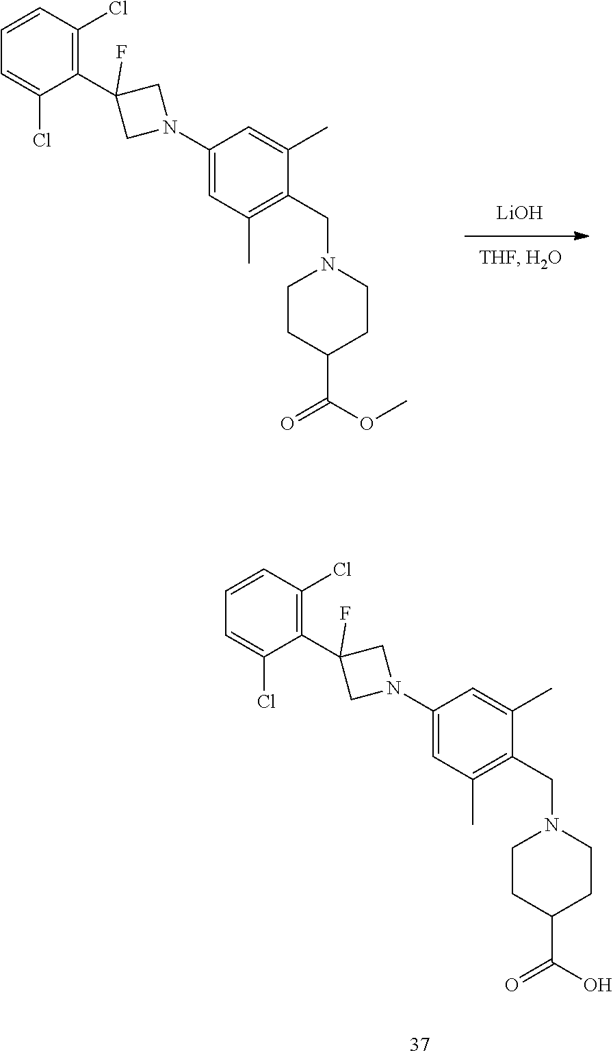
[LiOH].C1=CC(Cl)=C(C2(F)CN(C3=CC(C)=C(CN4CCC(C(=O)OC)CC4)C(C)=C3)C2)C(Cl)=C1.C1=CC(Cl)=C(C2(F)CN(C3=CC(C)=C(CN4CCC(C(=O)O)CC4)C(C)=C3)C2)C(Cl)=C1
